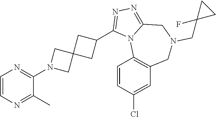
C1=CN=C(N2CC3(C2)CC(C2=NN=C4N2C2=C(CN(CC5(F)CC5)C4)C=C(Cl)C=C2)C3)C(C)=N1
